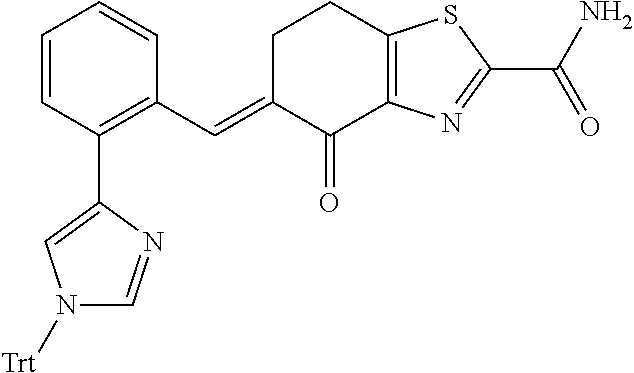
C1=CC(C2=CN([Trt])C=N2)=C(C=C2C(=O)C3=C(CC2)SC(C(N)=O)=N3)C=C1
